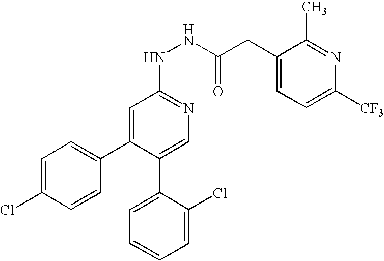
C1=C(Cl)C=CC(C2=CC(NNC(CC3=CC=C([CF3])N=C3C)=O)=NC=C2C2=CC=CC=C2Cl)=C1
